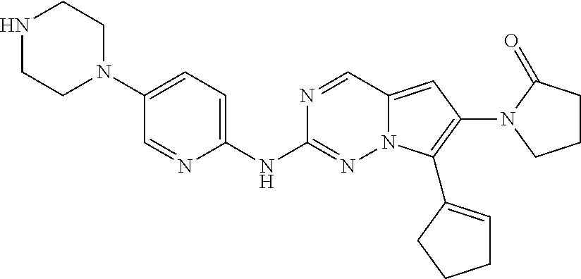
N1CCN(C2=CC=C(NC3=NN4C(=CC(N5CCCC5=O)=C4C4=CCCC4)C=N3)N=C2)CC1
